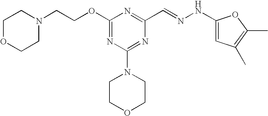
C(COC1=NC(N2CCOCC2)=NC(C=NNC2=CC(C)=C(C)O2)=N1)N1CCOCC1
